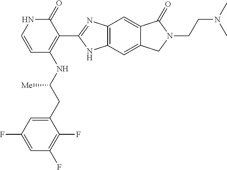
C1(=O)NC=CC(NC(CC2=CC(F)=CC(F)=C2F)[Me])=C1C1=NC2=C(N1)C=C1C(=C2)C(=O)N(CCN(C)C)C1
